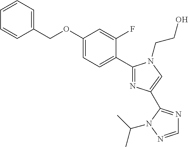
C1=CC=C(COC2=CC=C(C3=NC(C4=NC=NN4C(C)C)=CN3CCO)C(F)=C2)C=C1
